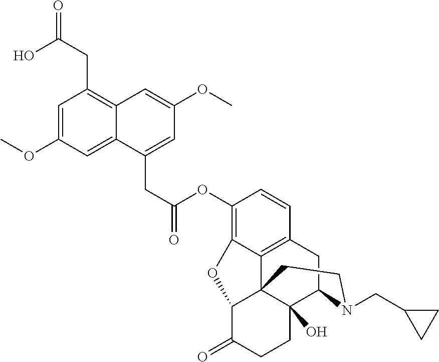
C(C(OC1=C2C3=C(C=C1)CC1C4(O)C3(C(C(=O)CC4)O2)CCN1CC1CC1)=O)C1=CC(OC)=CC2=C(CC(=O)O)C=C(OC)C=C12
